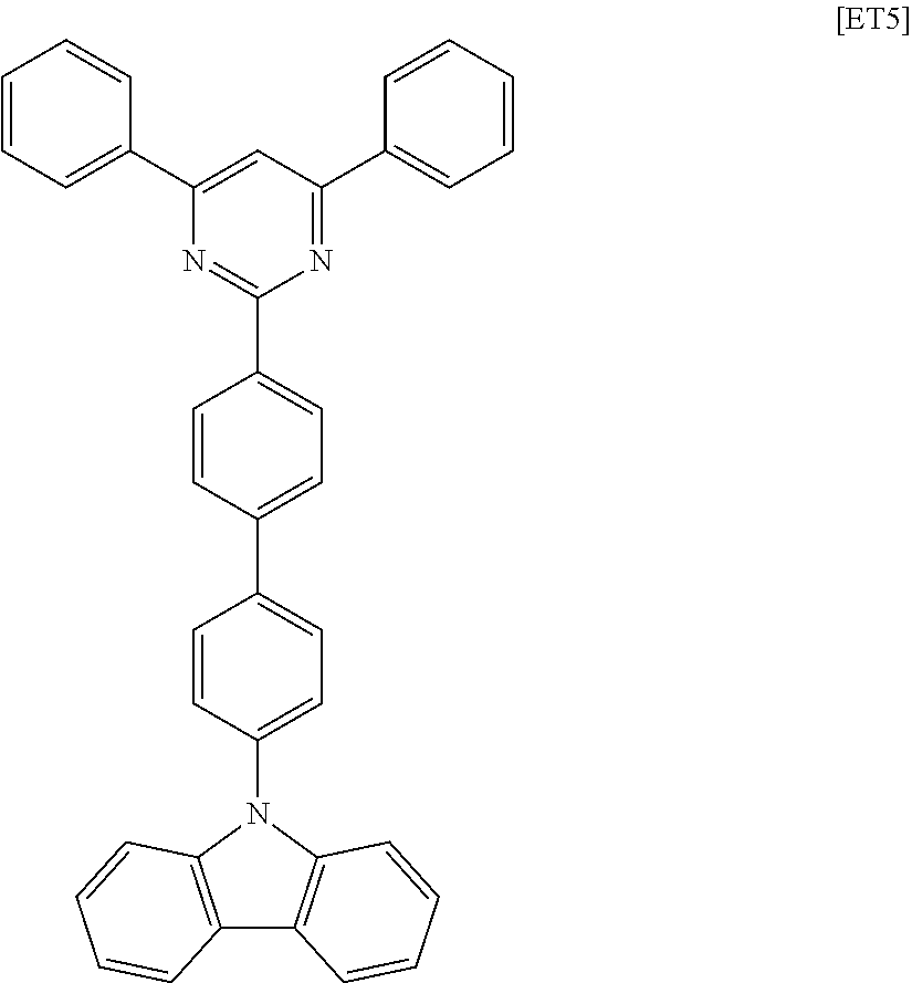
C1(C2=CC=CC=C2)=CC(C2=CC=CC=C2)=NC(C2=CC=C(C3=CC=C(N4C5=C(C6=C4C=CC=C6)C=CC=C5)C=C3)C=C2)=N1
